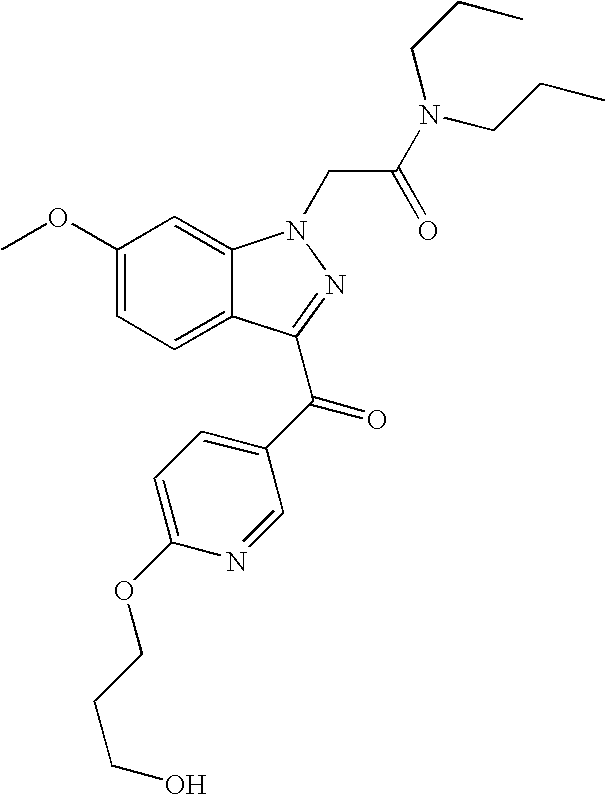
C1(OC)=CC=C2C(=C1)N(CC(N(CCC)CCC)=O)N=C2C(=O)C1=CC=C(OCCCO)N=C1
